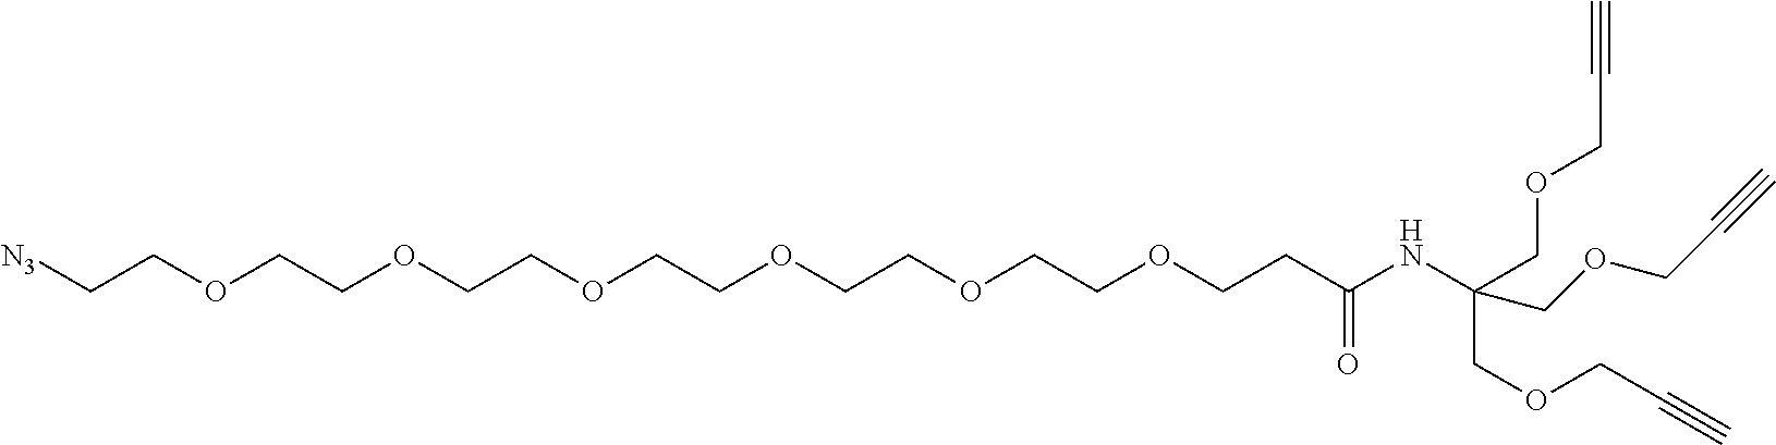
[N3]CCOCCOCCOCCOCCOCCOCCC(NC(COCC#C)(COCC#C)COCC#C)=O
